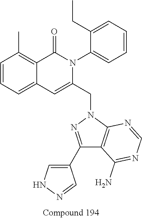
C1=CC=C2C(=C1C)C(=O)N(C1=CC=CC=C1CC)C(CN1N=C(C3=CNN=C3)C3=C1N=CN=C3N)=C2
